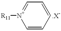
[R11][N+]1=CC=CC=C1
